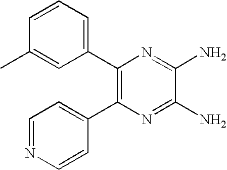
C1(C2=C(C3=CC=NC=C3)N=C(N)C(N)=N2)=CC=CC(C)=C1
